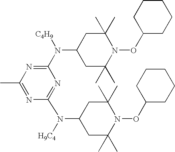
C1(N([C4H9])C2CC(C)(C)N(OC3CCCCC3)C(C)(C)C2)=NC(C)=NC(N([H9C4])C2CC(C)(C)N(OC3CCCCC3)C(C)(C)C2)=N1
